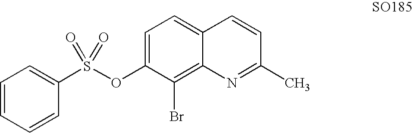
C1=CC=CC(S(OC2=CC=C3C(=C2Br)N=C(C)C=C3)(=O)=O)=C1
